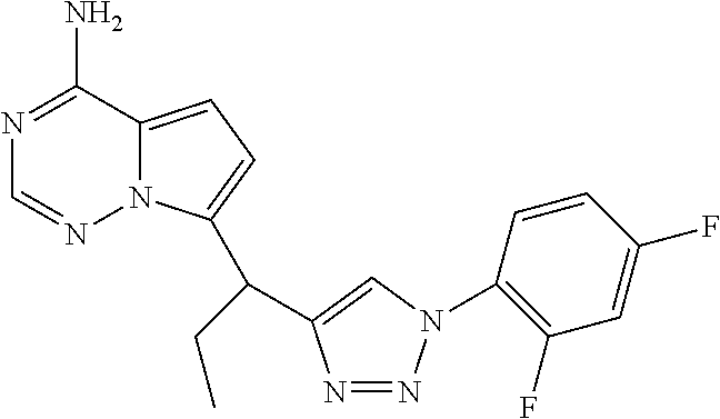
N1=C(N)C2=CC=C(C(CC)C3=CN(C4=C(F)C=C(F)C=C4)N=N3)N2N=C1
